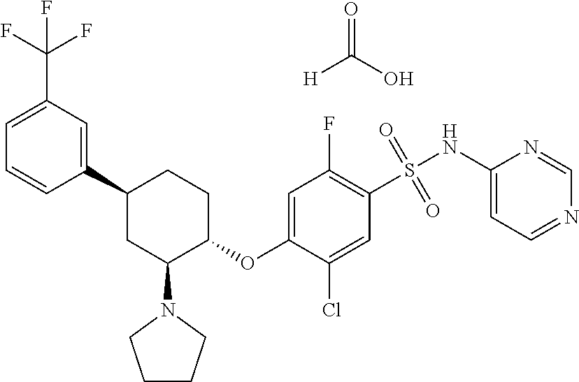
O=C(O)[H].C1(C2CC(N3CCCC3)C(OC3=CC(F)=C(S(=O)(=O)NC4=CC=NC=N4)C=C3Cl)CC2)=CC(C(F)(F)F)=CC=C1
